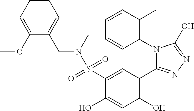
C1=CC=C(OC)C(CN(C)S(=O)(=O)C2=CC(C3=NN=C(O)N3C3=C(C)C=CC=C3)=C(O)C=C2O)=C1
